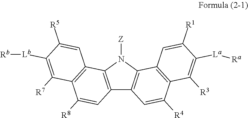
C12=C(N([Z])C3=C1C=C([R4])C1=C3C=C([R1])C([La][Ra])=C1[R3])C1=C(C([R8])=C2)C([R7])=C([Lb][Rb])C([R5])=C1
